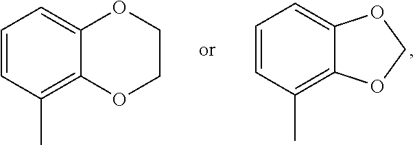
C1=CC(C)=C2C(=C1)OCCO2.C1=CC(C)=C2C(=C1)OCO2
